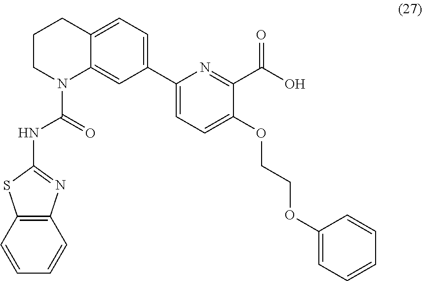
C12=C(C=CC=C1)SC(NC(=O)N1C3=CC(C4=CC=C(OCCOC5=CC=CC=C5)C(C(O)=O)=N4)=CC=C3CCC1)=N2
